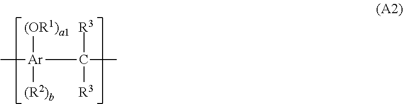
C[Ar](C([R3])([R3])C)([(OR1)a1])[(R2)b]
